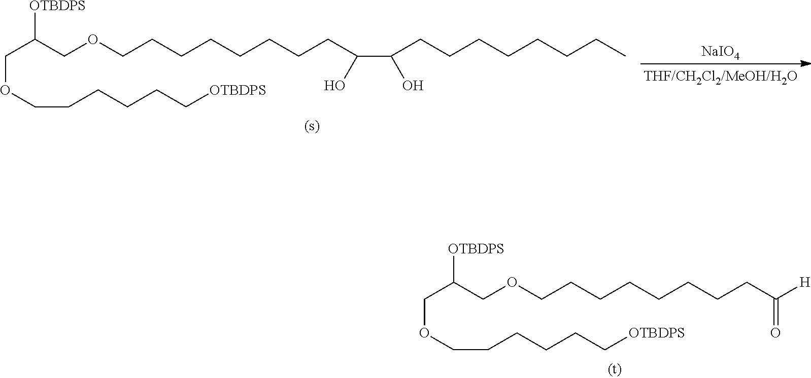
C(C(COCCCCCCCCC(C(CCCCCCCC)O)O)[OTBDPS])OCCCCCC[OTBDPS].[NaIO4].C(C(COCCCCCCCCC([H])=O)[OTBDPS])OCCCCCC[OTBDPS]
